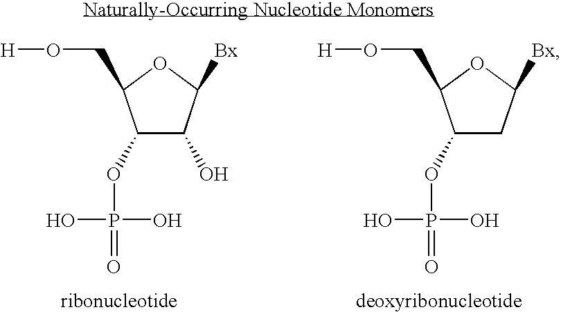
C1(OP(=O)(O)O)C(O)C([Bx])OC1CO[H].C1(OP(=O)(O)O)CC([Bx])OC1CO[H]
